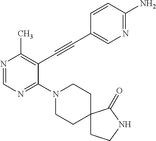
N1=CN=C(N2CCC3(CC2)CCNC3=O)C(C#CC2=CN=C(N)C=C2)=C1C
